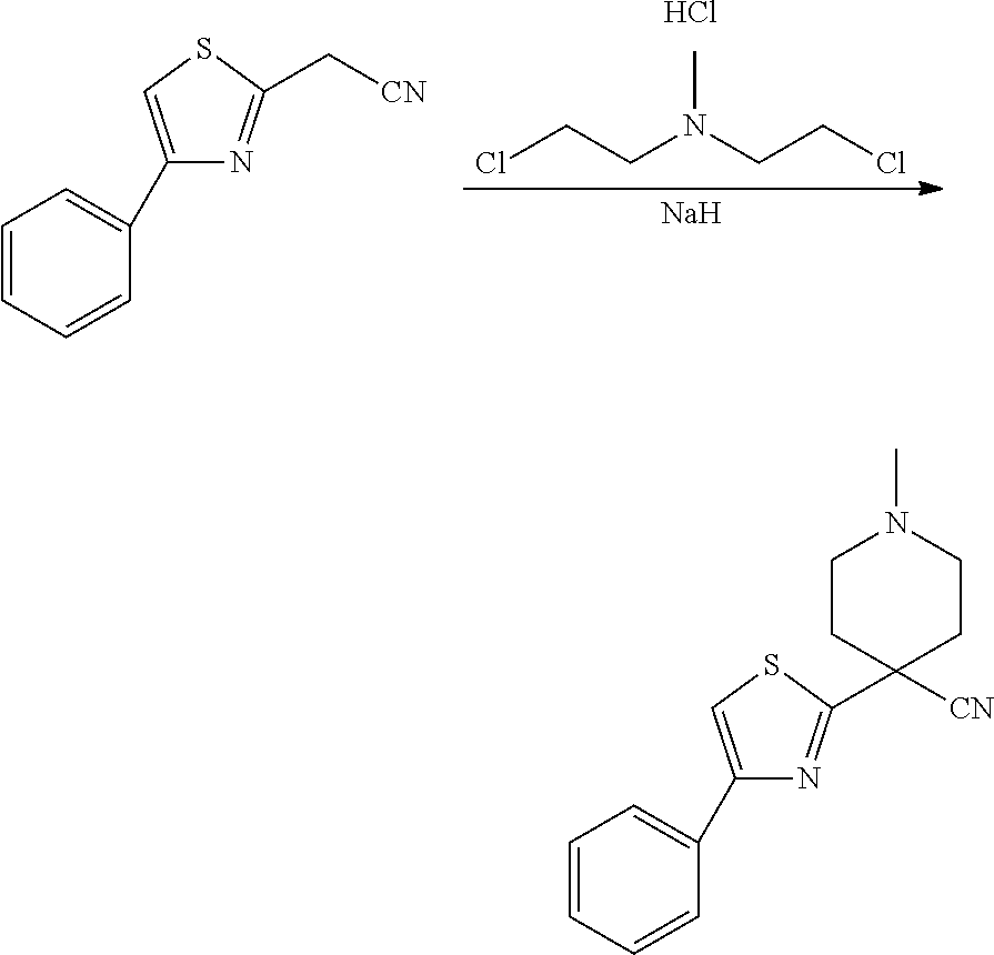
ClCCN(CCCl)C.Cl.[Na].C1=CC=CC(C2=CSC(C[CN])=N2)=C1.C1=CC=CC(C2=CSC(C3([CN])CCN(C)CC3)=N2)=C1
